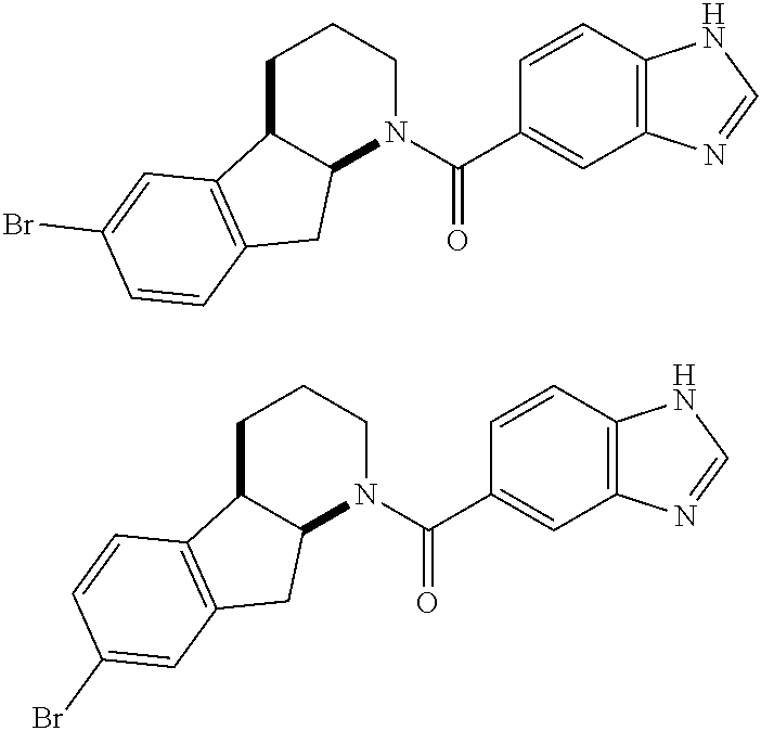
C12C(CCCN1C(C1=CC3=C(C=C1)NC=N3)=O)C1=C(C2)C=CC(Br)=C1.C12C(CCCN1C(C1=CC3=C(C=C1)NC=N3)=O)C1=C(C2)C=C(Br)C=C1
